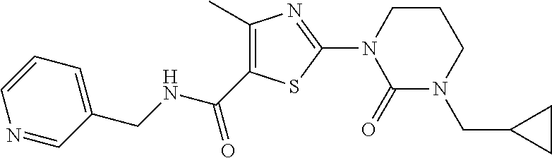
C1(C)=C(C(NCC2=CC=CN=C2)=O)SC(N2C(=O)N(CC3CC3)CCC2)=N1
